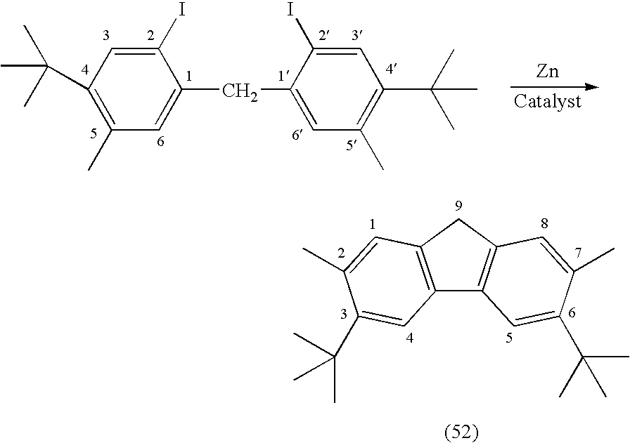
C12=C(CC3=C1C=C(C(C)(C)C)C(C)=C3)C=C(C)C(C(C)(C)C)=C2.C1=C(CC2=CC(C)=C(C(C)(C)C)C=C2I)C(I)=CC(C(C)(C)C)=C1C.[Zn]
